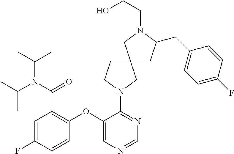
C1(OC2=CN=CN=C2N2CC3(CC2)CC(CC2=CC=C(F)C=C2)N(CCO)C3)=C(C(N(C(C)C)C(C)C)=O)C=C(F)C=C1
